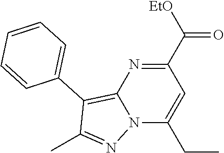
C1(C(=O)[EtO])=NC2=C(C3=CC=CC=C3)C(C)=NN2C(CC)=C1
